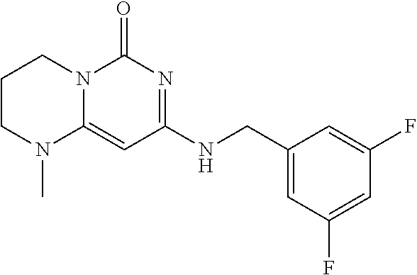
C1(CNC2=NC(=O)N3C(=C2)N(C)CCC3)=CC(F)=CC(F)=C1
